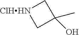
[ClHHN]1CC(O)(C)C1
